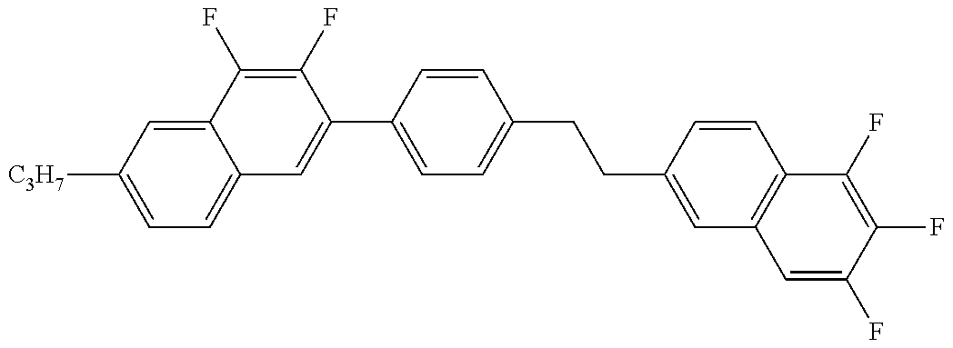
C1=C([C3H7])C=C2C(=C1)C=C(C1=CC=C(CCC3=CC4=C(C=C3)C(F)=C(F)C(F)=C4)C=C1)C(F)=C2F
